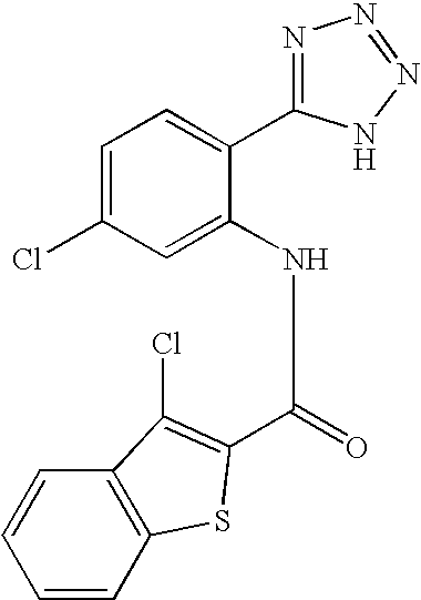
C1=CC2=C(C=C1)C(Cl)=C(C(=O)NC1=CC(Cl)=CC=C1C1=NN=NN1)S2
